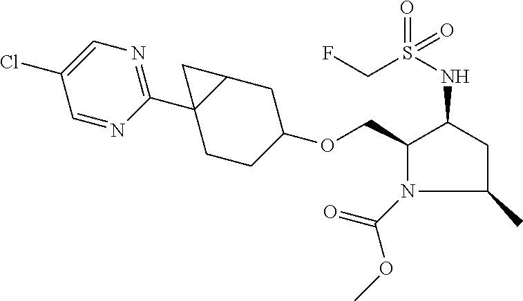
C1(COC2CCC3(C4=NC=C(Cl)C=N4)C(C2)C3)N(C(=O)OC)C(C)CC1NS(=O)(CF)=O
